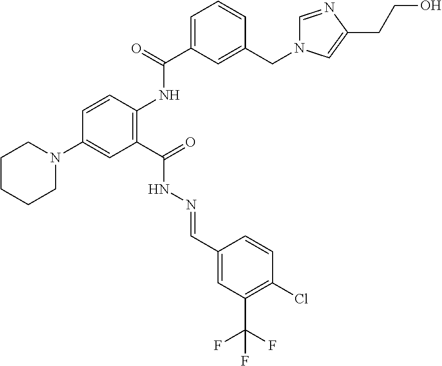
C1=CC(NC(C2=CC=CC(CN3C=NC(CCO)=C3)=C2)=O)=C(C(=O)NN=CC2=CC(C(F)(F)F)=C(Cl)C=C2)C=C1N1CCCCC1
